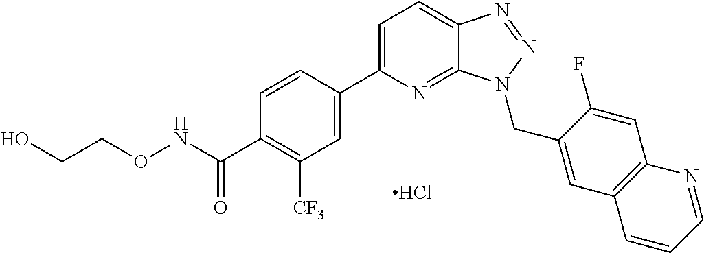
C1=CC(C2=CC=C3C(=N2)N(CC2=CC4=C(C=C2F)N=CC=C4)N=N3)=CC([CF3])=C1C(NOCCO)=O.Cl
